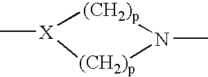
C[X]1[(CH2)p]N(C)[(CH2)p]1
